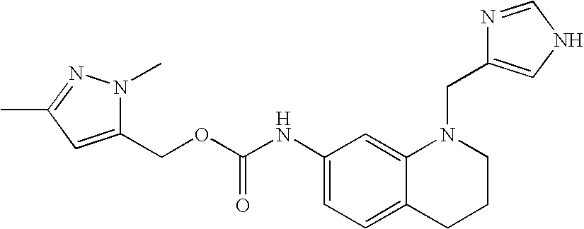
C1(NC(OCC2=CC(C)=NN2C)=O)=CC=C2C(=C1)N(CC1=CNC=N1)CCC2
